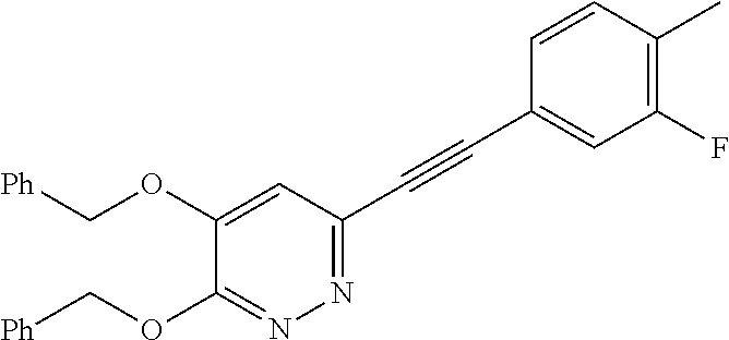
[Ph]COC1=CC(C#CC2=CC(F)=C(C)C=C2)=NN=C1OC[Ph]
